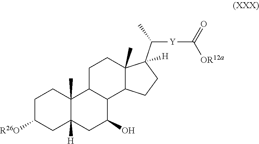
C1C([R26O])CC2([H])C(C)(C1)C1C(C(O)C2)C2C(C)(CC1)C(C([Y]C([OR12a])=O)C)([H])CC2
